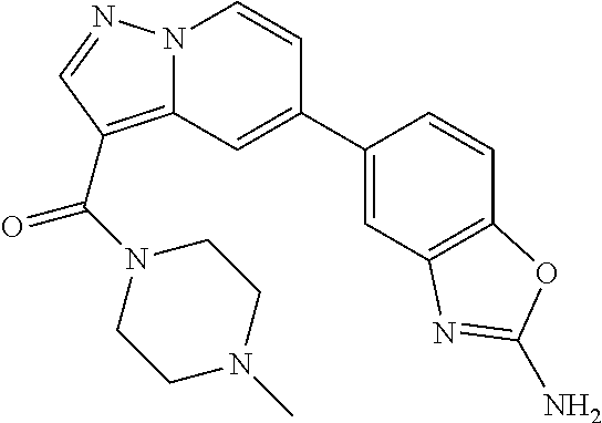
N12C(=C(C(N3CCN(C)CC3)=O)C=N1)C=C(C1=CC3=C(C=C1)OC(N)=N3)C=C2
